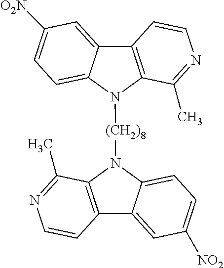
C12=C(N([(CH2)8]N3C4=C(C5=CC([NO2])=CC=C35)C=CN=C4C)C3=CC=C([O2N])C=C13)C(C)=NC=C2
